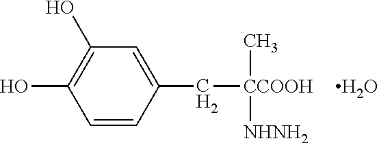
C1=CC(C[CCOOH]([NHNH2])C)=CC(O)=C1O.O
